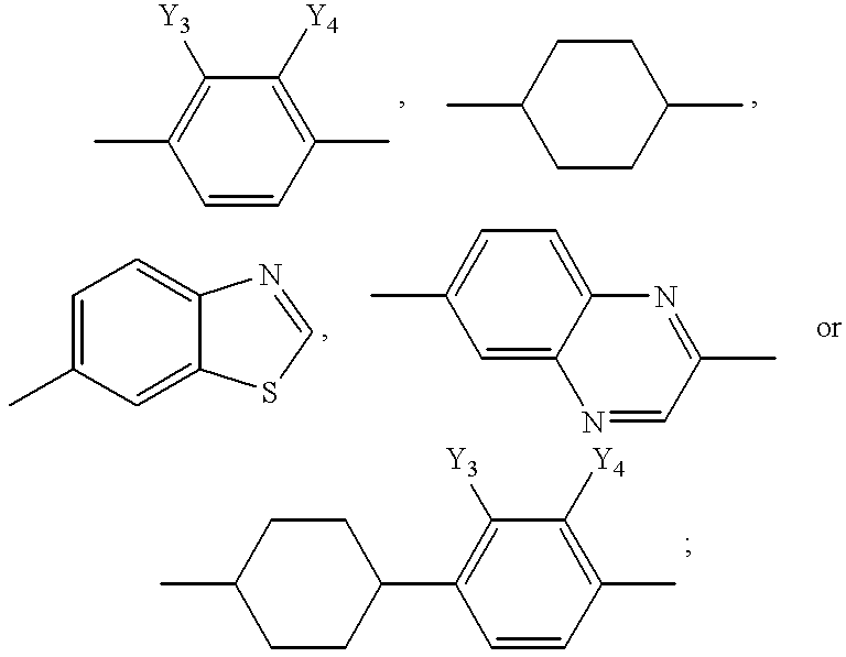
C1=CC(C)=C([Y4])C([Y3])=C1C.C1CC(C)CCC1C.C1=C(C)C=C2C(=C1)N=CS2.C1=C2C(=CC=C1C)N=C(C)C=N2.C1CC(C2=C([Y3])C([Y4])=C(C)C=C2)CCC1C
